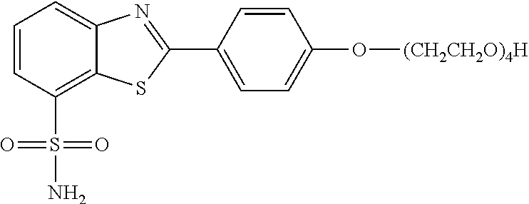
C1=CC(S(N)(=O)=O)=C2C(=C1)N=C(C1=CC=C(O[(CH2CH2O)4H])C=C1)S2
